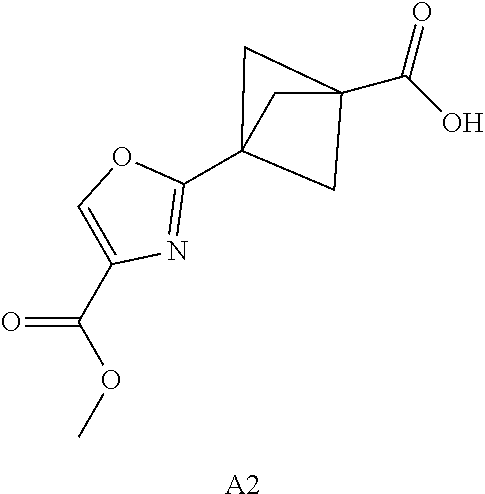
C1(C23CC(C(O)=O)(C2)C3)=NC(C(OC)=O)=CO1.[A2]
